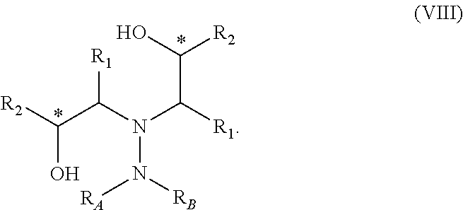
[R1]C(C([R2])O)N(C([R1])C([R2])O)N([RA])[RB]
